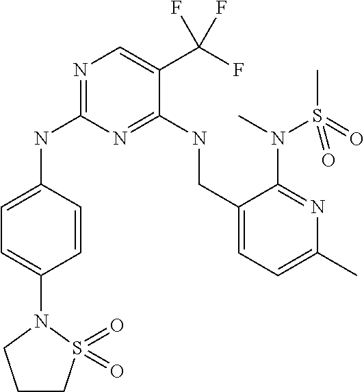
C1=CC(NC2=NC=C(C(F)(F)F)C(NCC3=CC=C(C)N=C3N(C)S(C)(=O)=O)=N2)=CC=C1N1CCCS1(=O)=O
